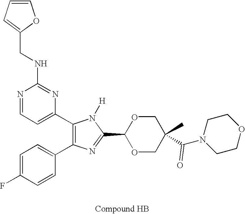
C1(C2=CC=NC(NCC3=CC=CO3)=N2)=C(C2=CC=C(F)C=C2)N=C(C2OCC(C(N3CCOCC3)=O)(C)CO2)N1[H]
